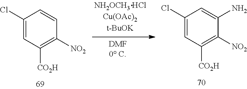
C1(Cl)=CC([CO2H])=C([NO2])C=C1.C1(Cl)=CC([CO2H])=C([NO2])C(N)=C1
